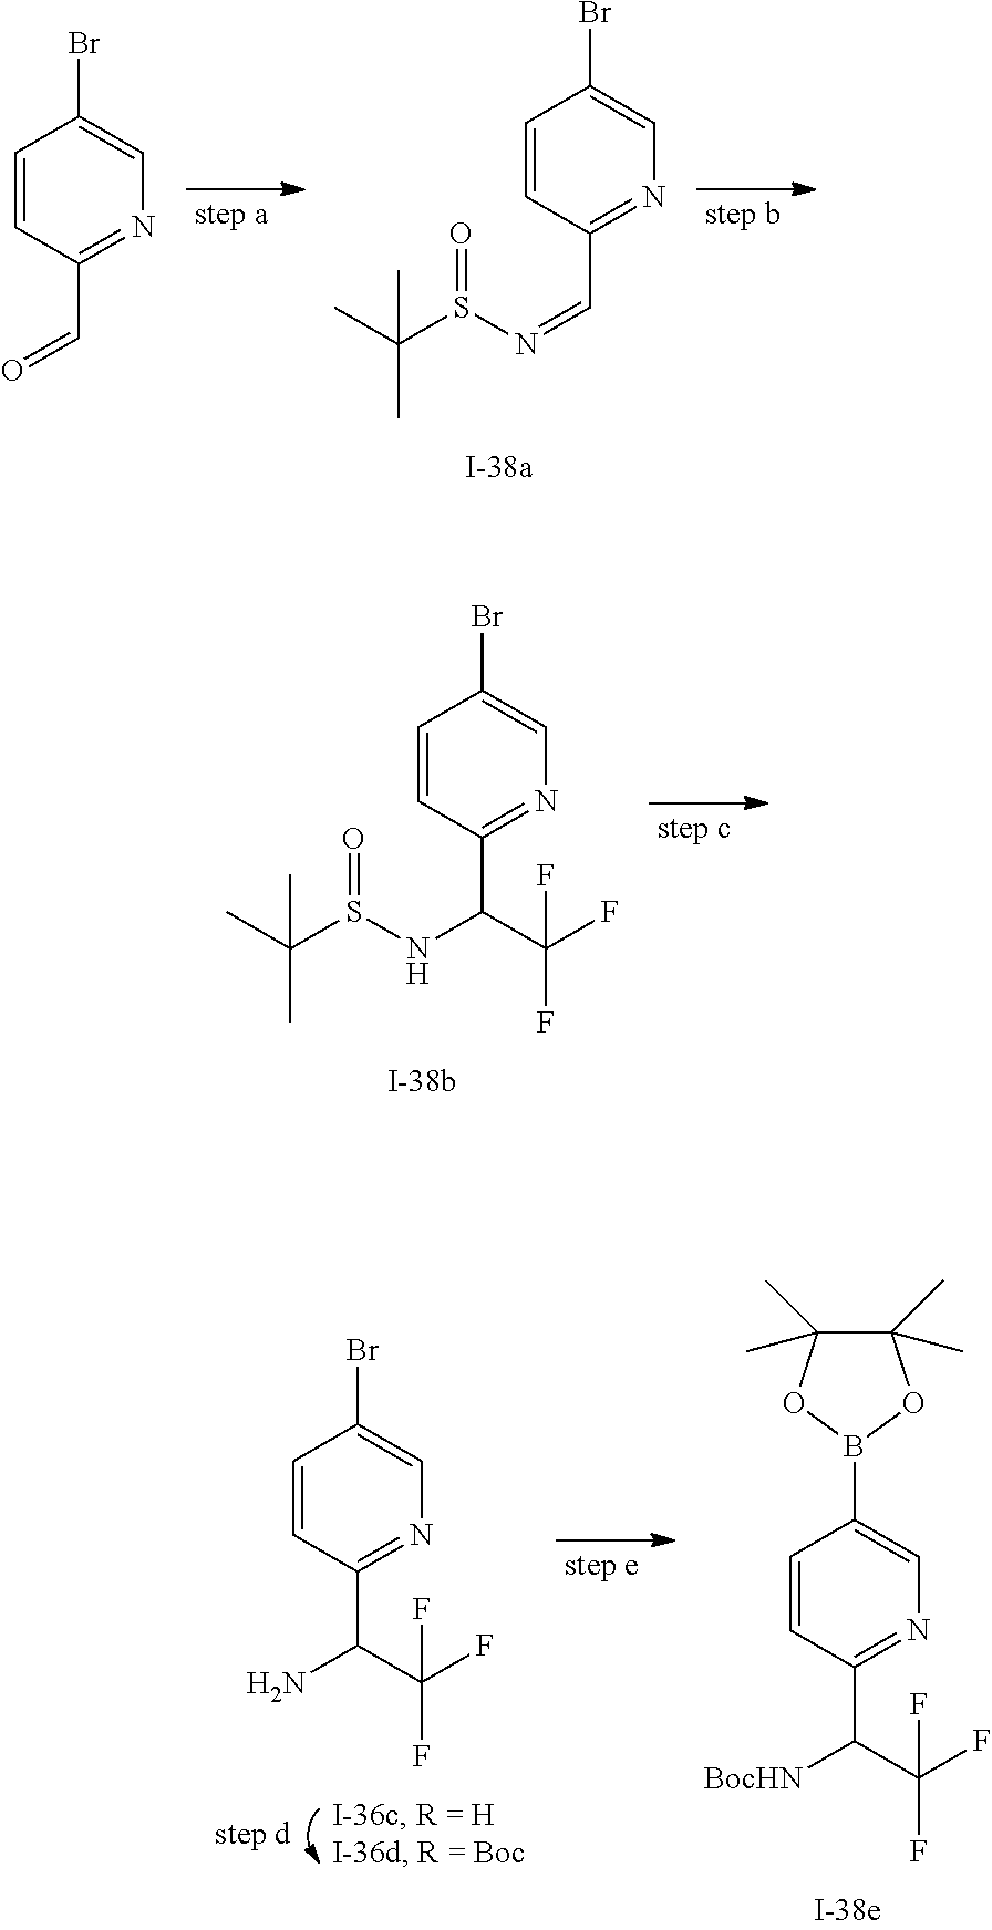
C1=CC(C=NS(C(C)(C)C)=O)=NC=C1Br.C1=CC(C=O)=NC=C1Br.C1=CC(C(NS(C(C)(C)C)=O)C(F)(F)F)=NC=C1Br.C1=CC(C([BocHN])C(F)(F)F)=NC=C1B1OC(C)(C)C(C)(C)O1.C1=CC(C(N)C(F)(F)F)=NC=C1Br
